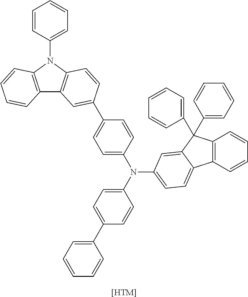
C1(N(C2=CC=C(C3=CC4=C(N(C5=CC=CC=C5)C5=C4C=CC=C5)C=C3)C=C2)C2=CC=C3C4=C(C(C5=CC=CC=C5)(C5=CC=CC=C5)C3=C2)C=CC=C4)=CC=C(C2=CC=CC=C2)C=C1.[[HTM]]
